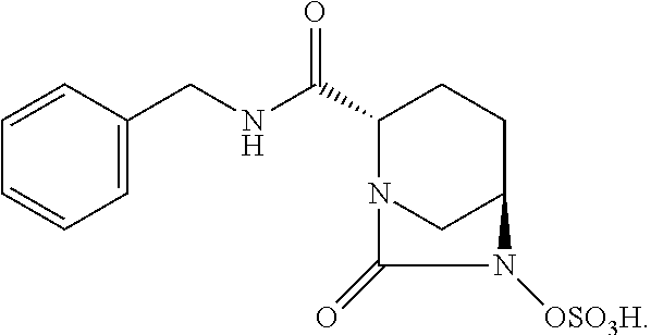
C1(C(NCC2=CC=CC=C2)=O)N2CC(CC1)N([OSO3H])C2=O
